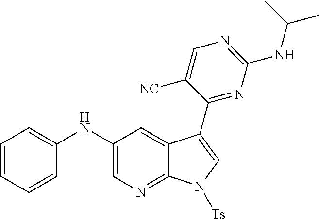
C1(NC2=CC=CC=C2)=CN=C2C(=C1)C(C1=NC(NC(C)C)=NC=C1[NC])=CN2[Ts]
